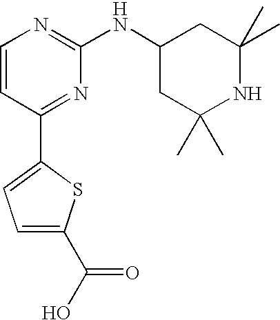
C1=CC(C2=CC=C(C(=O)O)S2)=NC(NC2CC(C)(C)NC(C)(C)C2)=N1
